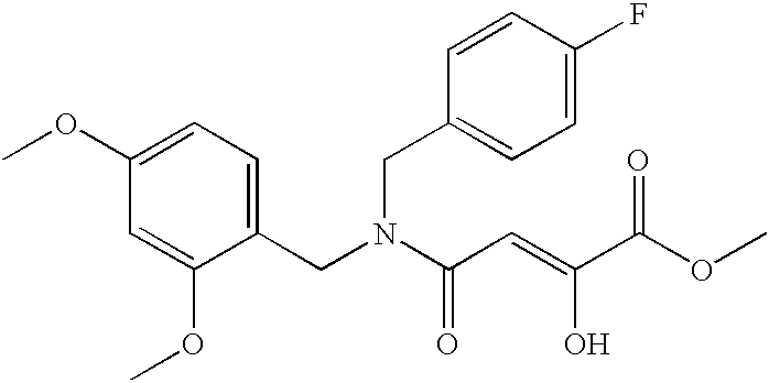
C1=C(OC)C=C(OC)C(CN(C(C=C(C(OC)=O)O)=O)CC2=CC=C(F)C=C2)=C1
